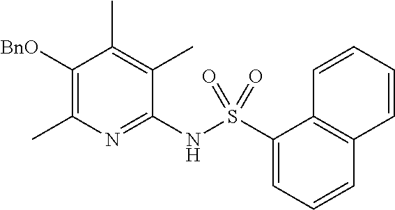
C1(NS(C2=CC=CC3=C2C=CC=C3)(=O)=O)=NC(C)=C([BnO])C(C)=C1C
